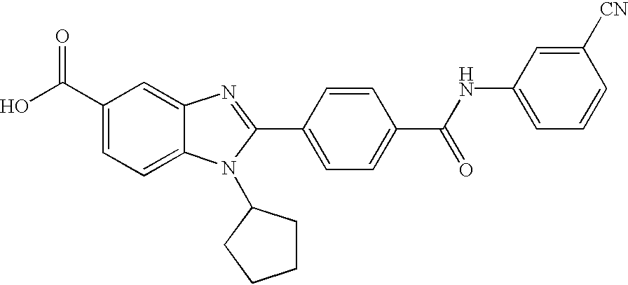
C1(C(O)=O)=CC=C2C(=C1)N=C(C1=CC=C(C(=O)NC3=CC=CC([CN])=C3)C=C1)N2C1CCCC1
